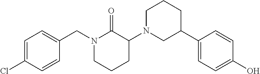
C1=C(Cl)C=CC(CN2CCCC(N3CC(C4=CC=C(O)C=C4)CCC3)C2=O)=C1
